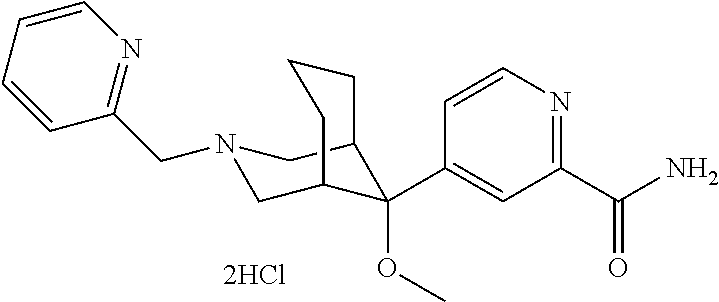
C1(C(N)=O)=NC=CC(C2(OC)C3CN(CC4=NC=CC=C4)CC2CCC3)=C1.[2HCl]
